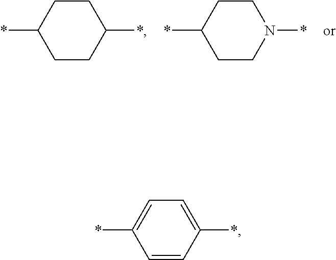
C1CC(*)CCC1*.C1CC(*)CCN1*.C1=C(*)C=CC(*)=C1
